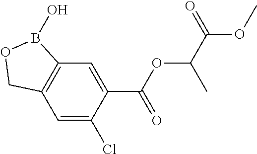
C12=C(C=C(Cl)C(C(OC(C(OC)=O)C)=O)=C1)COB2O
